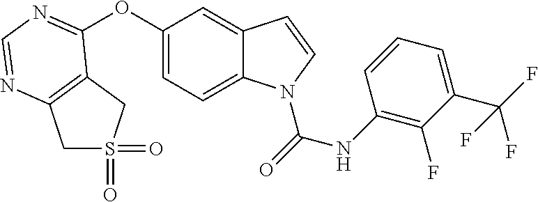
C1S(=O)(=O)CC2=C1N=CN=C2OC1=CC=C2C(=C1)C=CN2C(NC1=C(F)C(C(F)(F)F)=CC=C1)=O
